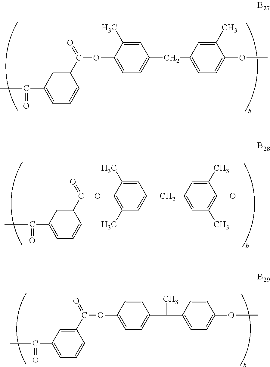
C1(C(C)=O)=CC=CC(C(=O)OC2=CC=C(CC3=CC=C(OC)C(C)=C3)C=C2C)=C1.C1(C(C)=O)=CC=CC(C(=O)OC2=C(C)C=C(CC3=CC(C)=C(OC)C(C)=C3)C=C2C)=C1.C1(C(C)=O)=CC=CC(C(=O)OC2=CC=C(C(C3=CC=C(OC)C=C3)C)C=C2)=C1
